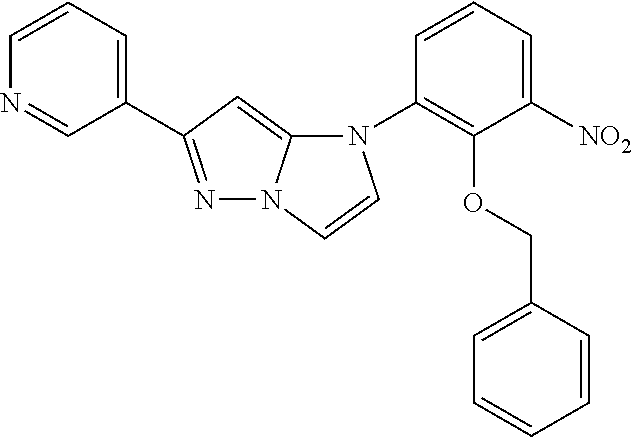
C1=CC=C([NO2])C(OCC2=CC=CC=C2)=C1N1C2=CC(C3=CC=CN=C3)=NN2C=C1
